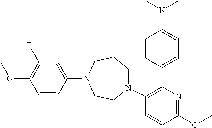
C1=CC(N2CCCN(C3=C(C4=CC=C(N(C)C)C=C4)N=C(OC)C=C3)CC2)=CC(F)=C1OC
